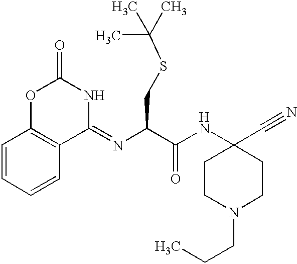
C1CN(CCC)CCC1(C#N)NC(C(N=C1NC(=O)OC2=C1C=CC=C2)CSC(C)(C)C)=O.[H]
